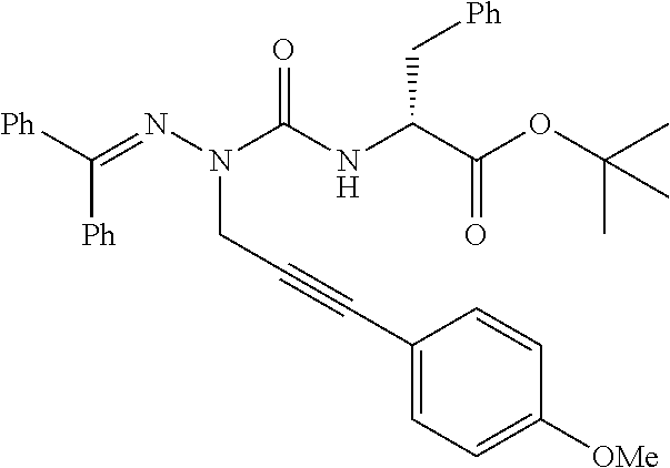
[Ph]C(=NN(C(NC(C(OC(C)(C)C)=O)C[Ph])=O)CC#CC1=CC=C([OMe])C=C1)[Ph]
